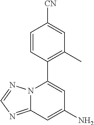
C1=CC(C2=CC(N)=CC3=NC=NN23)=C(C)C=C1[CN]
